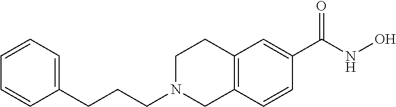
C(CN1CC2=C(CC1)C=C(C(=O)NO)C=C2)CC1=CC=CC=C1
